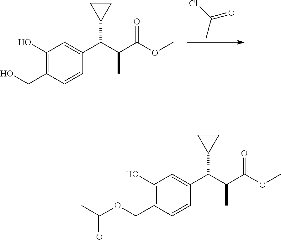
C1=CC(C(C(C(OC)=O)C)C2CC2)=CC(O)=C1COC(C)=O.C1=CC(C(C(C(OC)=O)C)C2CC2)=CC(O)=C1CO.CC(Cl)=O
